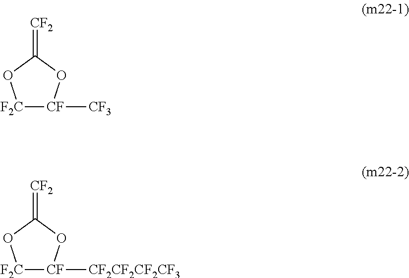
[F2C]1[CF]([CF3])OC(=[CF2])O1.[F2C]1[CF]([CF2CF2CF2CF3])OC(=[CF2])O1
